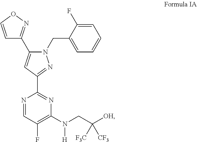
C1(C2=CC(C3=NC(N(CC([OH])([CF3])[F3C])[H])=C(F)C=N3)=NN2CC2=CC=CC=C2F)=NOC=C1
